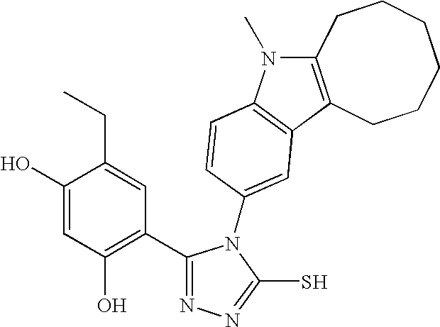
C1(C2=C(O)C=C(O)C(CC)=C2)=NN=C(S)N1C1=CC2=C(N(C)C3=C2CCCCCC3)C=C1
